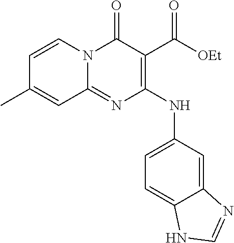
C1=CN2C(=NC(NC3=CC=C4C(=C3)N=CN4)=C(C([OEt])=O)C2=O)C=C1C
